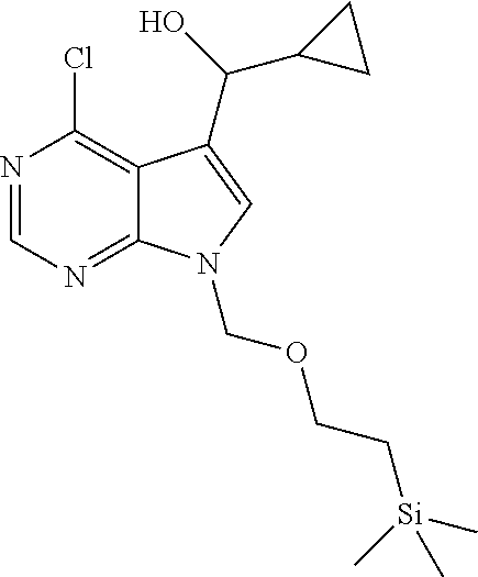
C1=NC(Cl)=C2C(=N1)N(COCC[Si](C)(C)C)C=C2C(C1CC1)O
